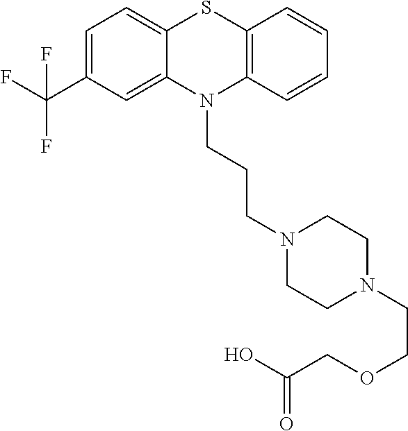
C1=C(C(F)(F)F)C=C2C(=C1)SC1=C(N2CCCN2CCN(CCOCC(O)=O)CC2)C=CC=C1
